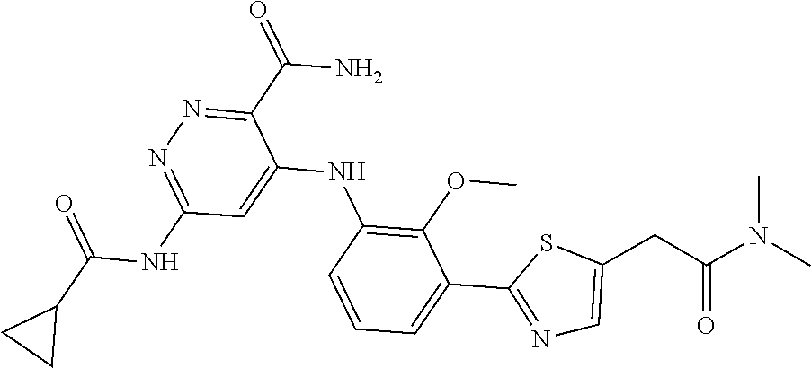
C1(C(N)=O)=NN=C(NC(=O)C2CC2)C=C1NC1=C(OC)C(C2=NC=C(CC(N(C)C)=O)S2)=CC=C1
